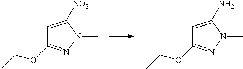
C1=C([NO2])N(C)N=C1OCC.C1=C(N)N(C)N=C1OCC
